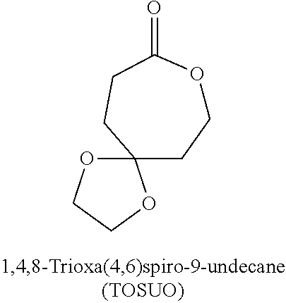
C1OC(=O)CCC2(C1)OCCO2
